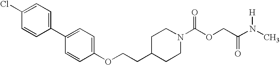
N1(C(OCC(N(C)[H])=O)=O)CCC(CCOC2=CC=C(C3=CC=C(Cl)C=C3)C=C2)CC1
